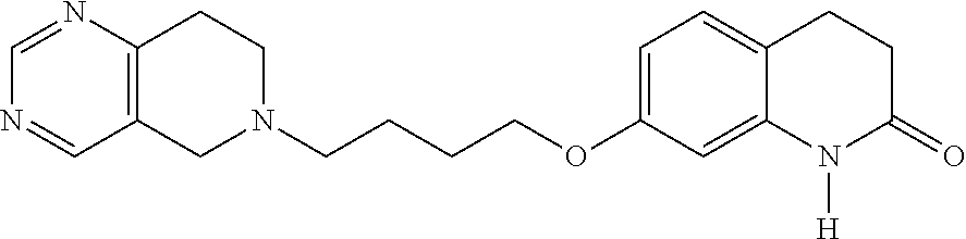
C12=C(CCN(CCCCOC3=CC=C4C(=C3)N([H])C(=O)CC4)C1)N=CN=C2
